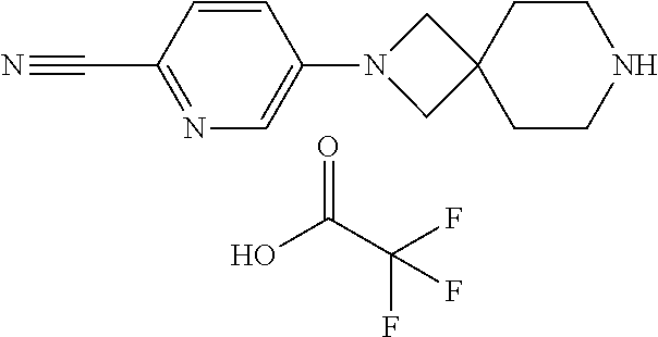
N1(C2=CN=C(C#N)C=C2)CC2(C1)CCNCC2.OC(C(F)(F)F)=O
